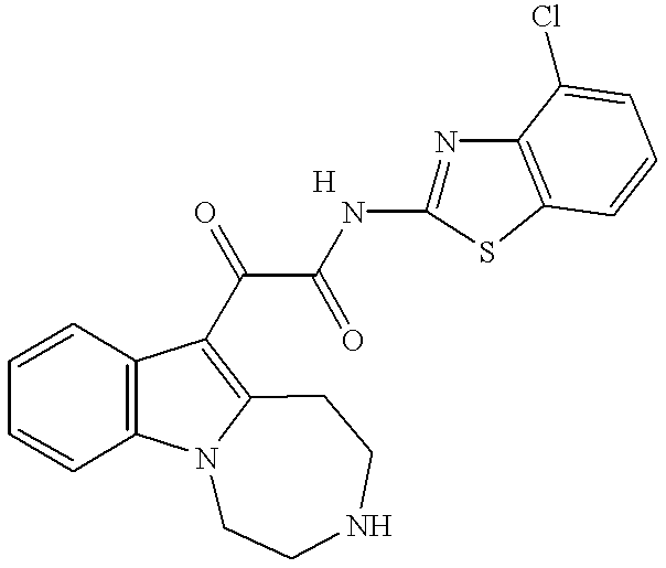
C1=CC2=C(C=C1)C(C(C(NC1=NC3=C(S1)C=CC=C3Cl)=O)=O)=C1N2CCNCC1
